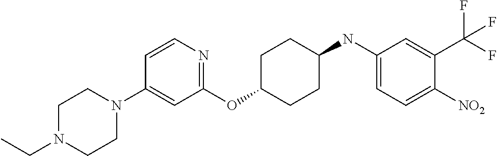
C1(OC2CCC(NC3=CC=C([NO2])C(C(F)(F)F)=C3)CC2)=NC=CC(N2CCN(CC)CC2)=C1
